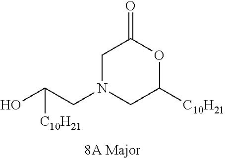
C1N(CC(O)[C10H21])CC([C10H21])OC1=O
